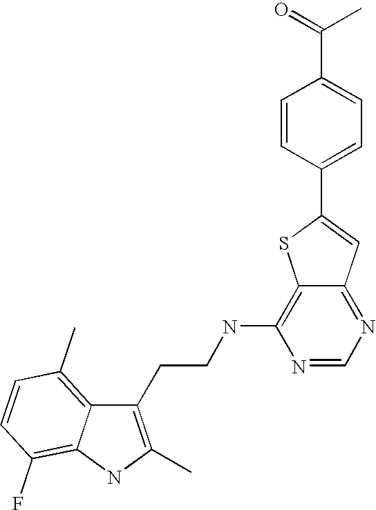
C1(CCNC2=C3C(=NC=N2)C=C(C2=CC=C(C(C)=O)C=C2)S3)=C(C)NC2=C(F)C=CC(C)=C12
